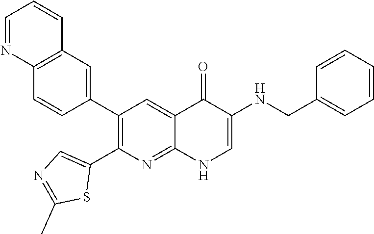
C12=C(C=C(C3=C(C4=CN=C(C)S4)N=C4C(=C3)C(=O)C(NCC3=CC=CC=C3)=CN4)C=C1)C=CC=N2
